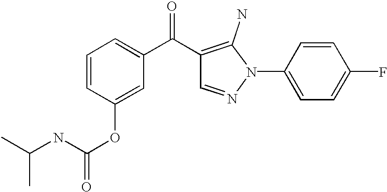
CC(NC(OC1=CC(C(C2=C(N)N(C3=CC=C(F)C=C3)N=C2)=O)=CC=C1)=O)C
